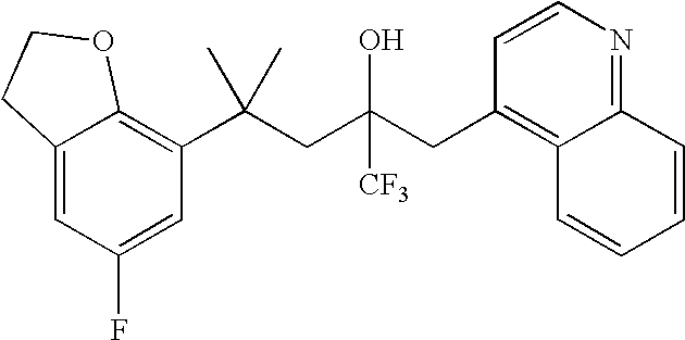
C12=CC(F)=CC(C(CC(CC3=C4C(=NC=C3)C=CC=C4)(O)[CF3])(C)C)=C1OCC2
